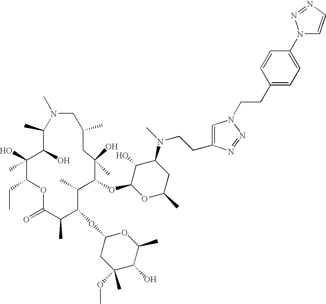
C1(C)C(O)C(O)(C)C(CC)OC(=O)C(C)C(OC2CC(C)(OC)C(O)C(C)O2)C(C)C(OC2OC(C)CC(N(C)CCC3=CN(CCC4=CC=C(N5C=CN=N5)C=C4)N=N3)C2O)C(O)(C)CC(C)CN1C
